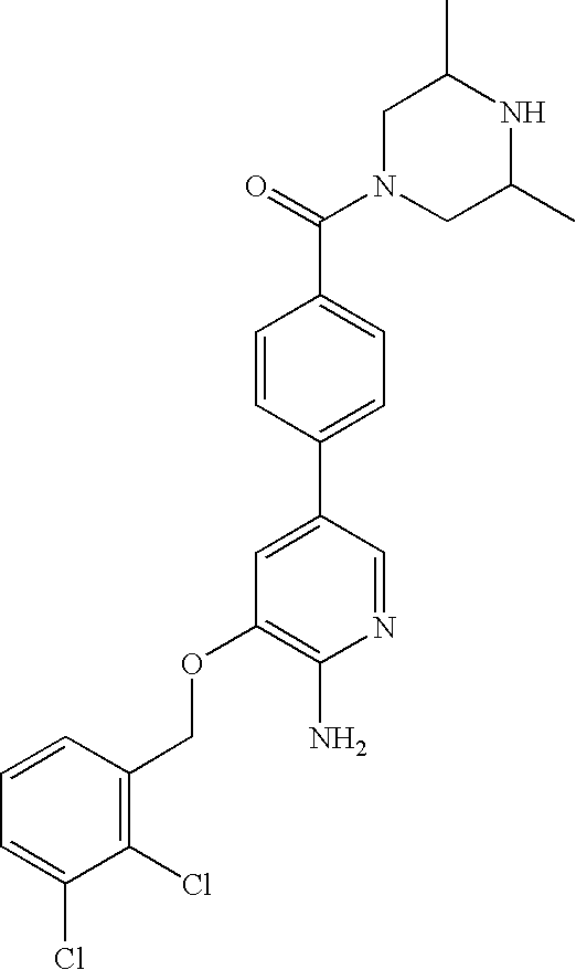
C1N(C(=O)C2=CC=C(C3=CC(OCC4=C(Cl)C(Cl)=CC=C4)=C(N)N=C3)C=C2)CC(C)NC1C
